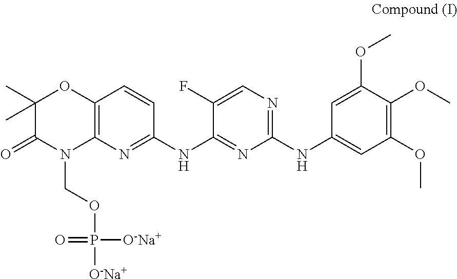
C1(C)(C)C(=O)N(COP([O-Na+])([O-Na+])=O)C2=C(O1)C=CC(NC1=NC(NC3=CC(OC)=C(OC)C(OC)=C3)=NC=C1F)=N2
